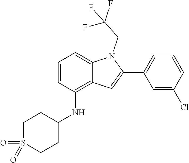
O=S1(=O)CCC(NC2=C3C(=CC=C2)N(CC(F)(F)F)C(C2=CC=CC(Cl)=C2)=C3)CC1
